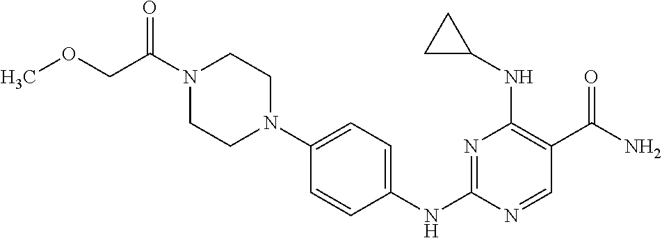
N1(C(=O)COC)CCN(C2=CC=C(NC3=NC(NC4CC4)=C(C(=O)N)C=N3)C=C2)CC1
